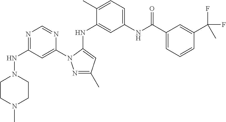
N1=C(NN2CCN(C)CC2)C=C(N2N=C(C)C=C2NC2=CC(NC(C3=CC=CC(C(F)(F)C)=C3)=O)=CC=C2C)N=C1
